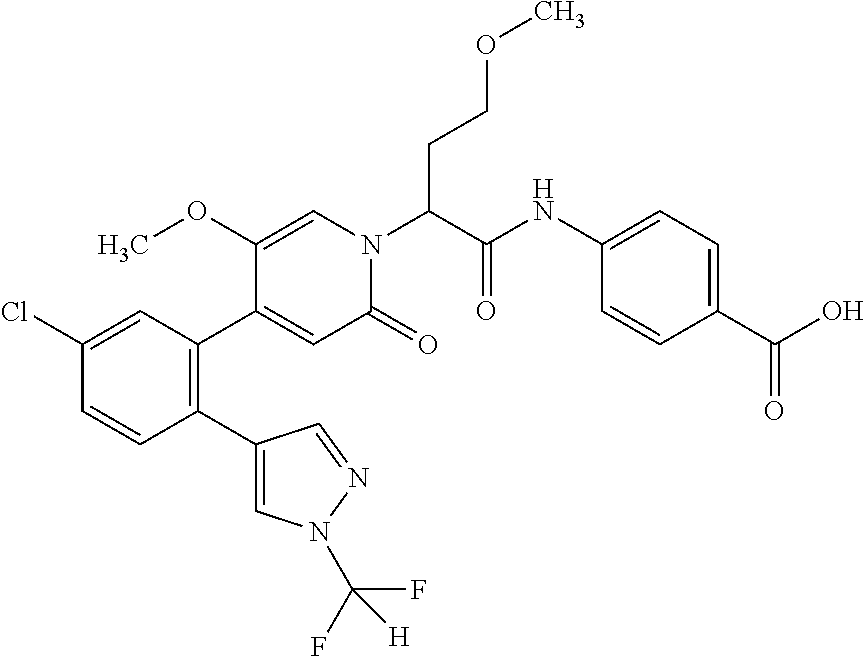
C1(Cl)=CC(C2=CC(=O)N(C(C(NC3=CC=C(C(=O)O)C=C3)=O)CCOC)C=C2OC)=C(C2=CN(C(F)(F)[H])N=C2)C=C1
